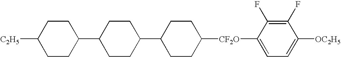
C1(C2CCC(C3CCC([CF2O]C4=CC=C([OC2H5])C(F)=C4F)CC3)CC2)CCC([C2H5])CC1
